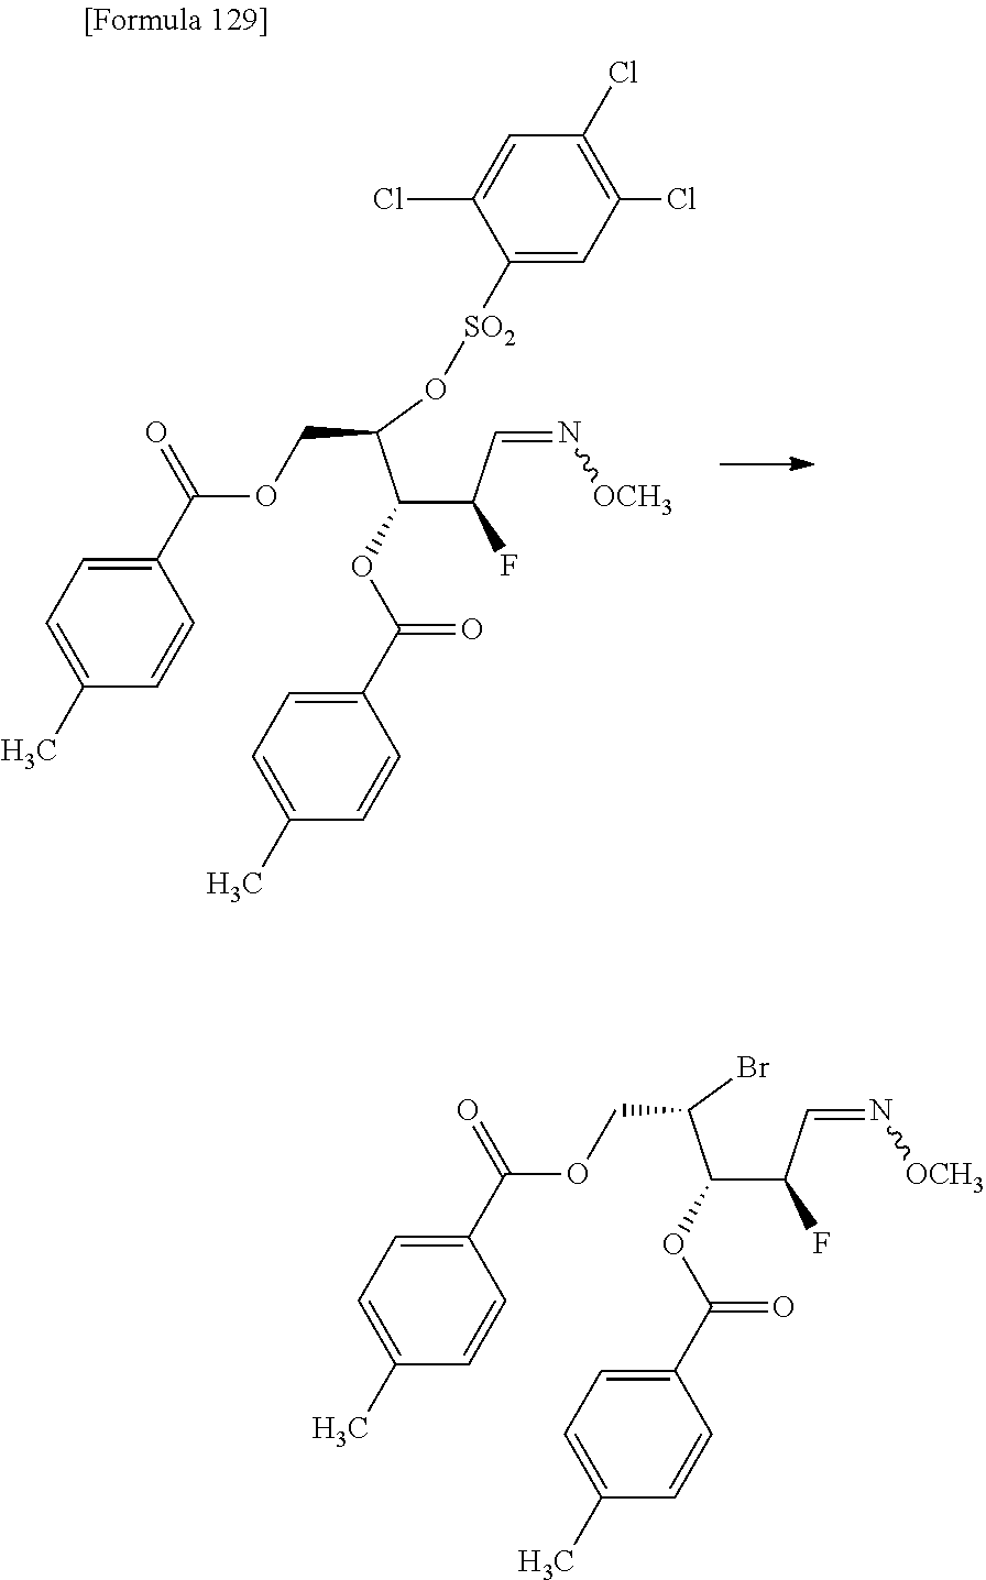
C(C(C=N[OCH3])F)(OC(C1=CC=C(C)C=C1)=O)C(O[SO2]C1=CC(Cl)=C(Cl)C=C1Cl)COC(C1=CC=C(C)C=C1)=O.O(C(C1=CC=C(C)C=C1)=O)C(C(F)C=N[OCH3])C(COC(C1=CC=C(C)C=C1)=O)Br
